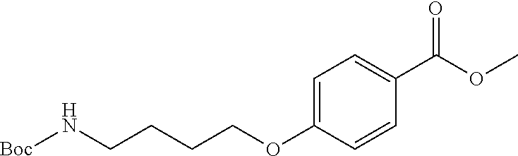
C(CCCOC1=CC=C(C(OC)=O)C=C1)N[Boc]
